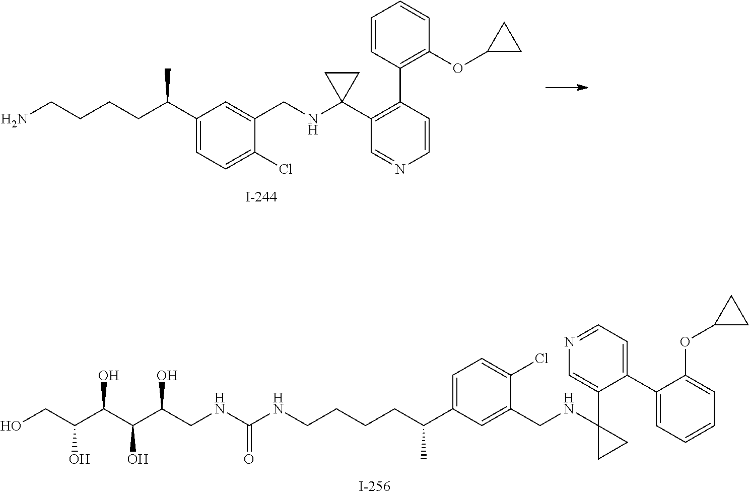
C1(C(CCCCNC(NCC(C(C(C(CO)O)O)O)O)=O)C)=CC=C(Cl)C(CNC2(C3=CN=CC=C3C3=CC=CC=C3OC3CC3)CC2)=C1.C1(C(CCCCN)C)=CC=C(Cl)C(CNC2(C3=C(C4=C(OC5CC5)C=CC=C4)C=CN=C3)CC2)=C1
